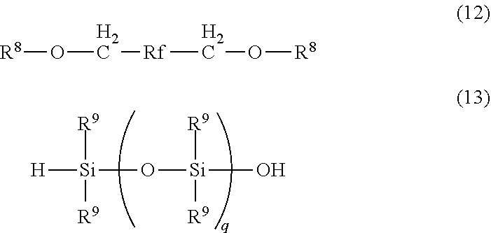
[H][Si]([R9])([R9])O[Si]([R9])([R9])O.[R8]OC[Rf]CO[R8]
